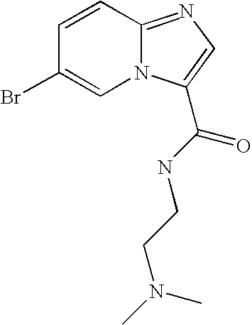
C1=CC2=NC=C(C(NCCN(C)C)=O)N2C=C1Br
